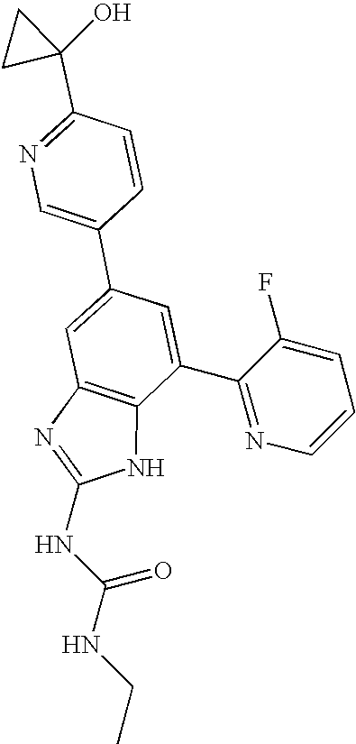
C1=C(C2=CN=C(C3(O)CC3)C=C2)C=C(C2=NC=CC=C2F)C2=C1N=C(NC(NCC)=O)N2
